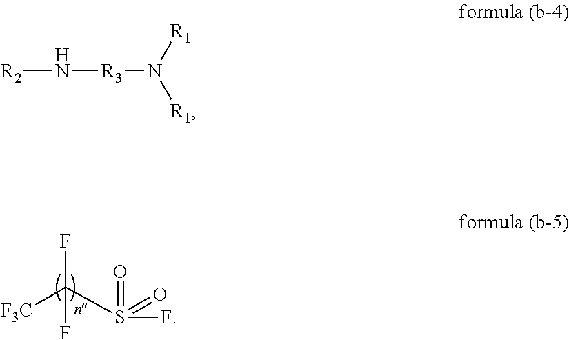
[F3C]C(S(=O)(=O)F)(F)F.N([R2])[R3]N([R1])[R1]
